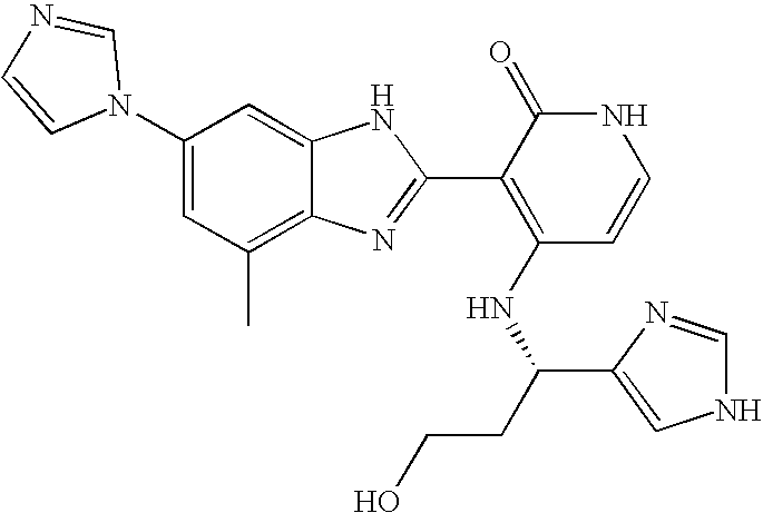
C1(C)=C2C(=CC(N3C=NC=C3)=C1)NC(C1=C(NC(CCO)C3=CNC=N3)C=CNC1=O)=N2
